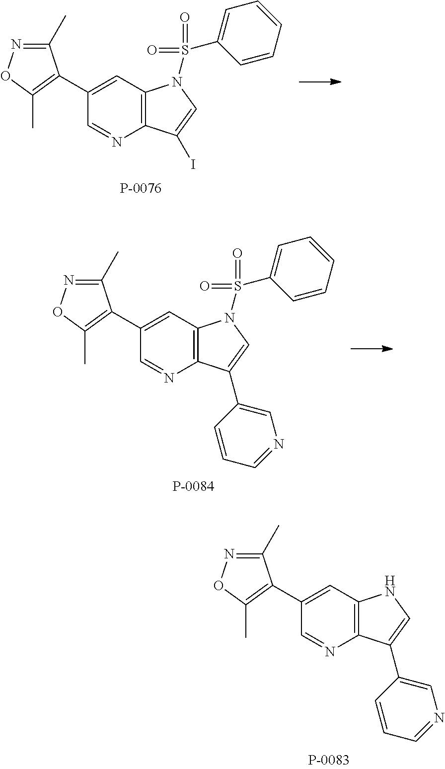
C1(C2=C(C)ON=C2C)=CC2=C(N=C1)C(I)=CN2S(C1=CC=CC=C1)(=O)=O.C1(C2=C(C)ON=C2C)=CC2=C(N=C1)C(C1=CN=CC=C1)=CN2S(C1=CC=CC=C1)(=O)=O.C1(C2=C(C)ON=C2C)=CC2=C(N=C1)C(C1=CN=CC=C1)=CN2
